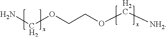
NCOCCOC[NH2]
